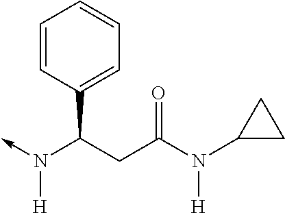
C(N(->C)[H])(C1=CC=CC=C1)CC(N(C1CC1)[H])=O
